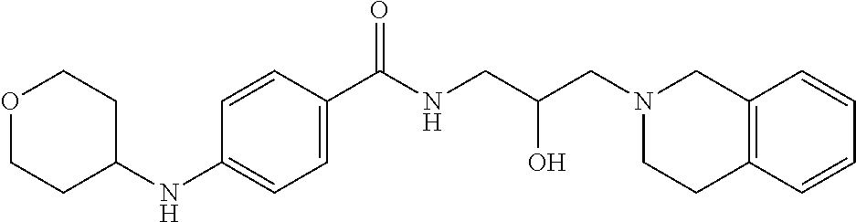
C1=CC(C(NCC(CN2CC3=C(CC2)C=CC=C3)O)=O)=CC=C1NC1CCOCC1
